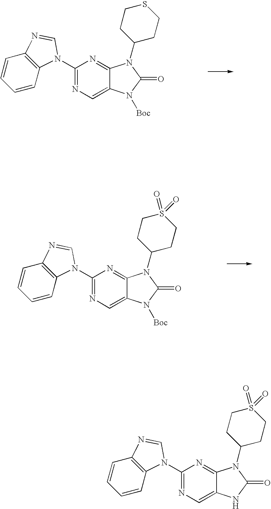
C1(N2C3=C(C=CC=C3)N=C2)=NC=C2C(=N1)N(C1CCSCC1)C(=O)N2[Boc].C1(N2C3=C(C=CC=C3)N=C2)=NC=C2C(=N1)N(C1CCS(=O)(=O)CC1)C(=O)N2[Boc].C1(N2C3=C(C=CC=C3)N=C2)=NC=C2C(=N1)N(C1CCS(=O)(=O)CC1)C(=O)N2
